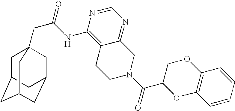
C1C2CC3CC(CC1(CC(=O)NC1=C4C(=NC=N1)CN(C(=O)C1OC5=C(OC1)C=CC=C5)CC4)C3)C2
